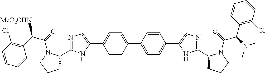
C1C(C2=NC=C(C3=CC=C(C4=CC=C(C5=CN=C(C6CCCN6C(C(C6=C(Cl)C=CC=C6)N(C)C)=O)N5)C=C4)C=C3)N2)N(C(=O)C(C2=C(Cl)C=CC=C2)[MeO2CHN])CC1
